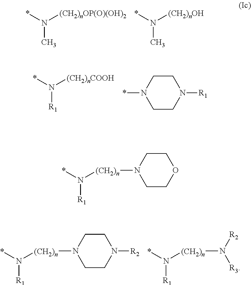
N(C)(*)[(CH2)nOP(O)(OH)2].N(C)(*)[(CH2)nOH].N([R1])(*)[(CH2)nCOOH].N1(*)CCN([R1])CC1.N1([(CH2)n]N(*)[R1])CCN([R2])CC1.N([(CH2)n]N(*)[R1])([R3])[R2].N1([(CH2)n]N(*)[R1])CCOCC1
